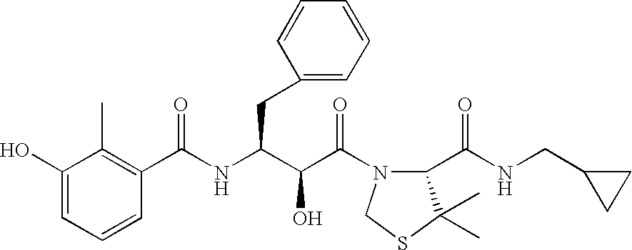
C1(O)=CC=CC(C(NC(C(C(=O)N2C(C(NCC3CC3)=O)C(C)(C)SC2)O)CC2=CC=CC=C2)=O)=C1C
